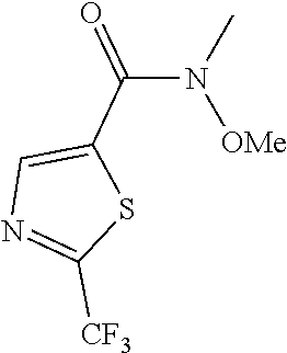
C1(C(=O)N(C)[OMe])=CN=C([CF3])S1
